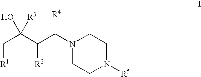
C([R1])C(C(C(N1CCN([R5])CC1)[R4])[R2])(O)[R3]
